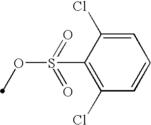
C1=C(Cl)C(S(OC)(=O)=O)=C(Cl)C=C1
